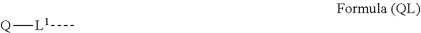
[Q][L1]C
